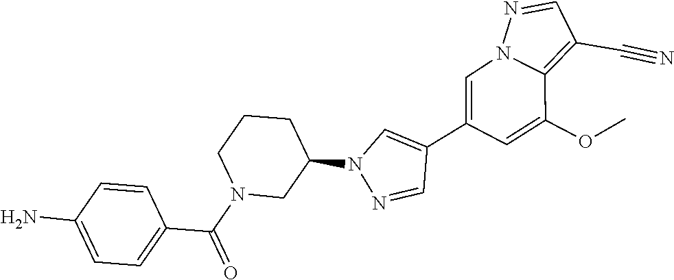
C1(C2=CN3C(=C(C#N)C=N3)C(OC)=C2)=CN(C2CCCN(C(C3=CC=C(N)C=C3)=O)C2)N=C1
